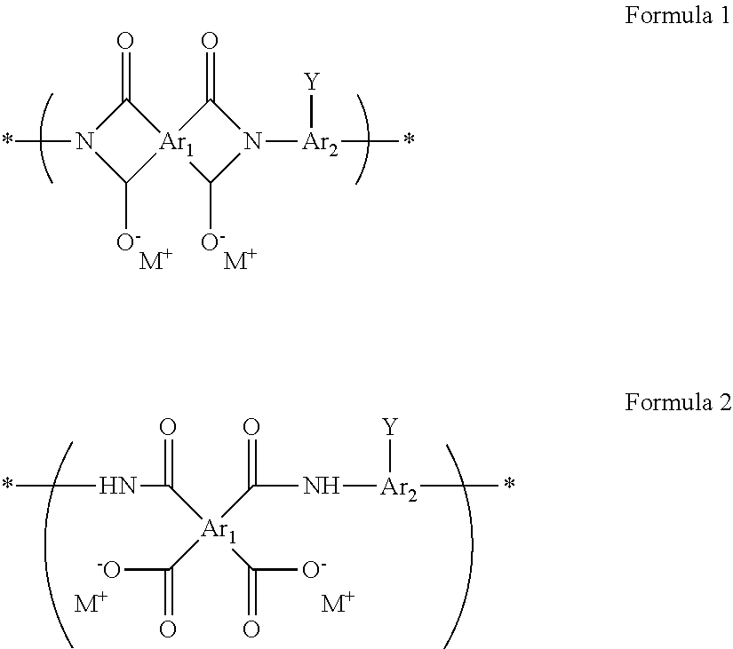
C1(=O)N(*)C([O-])[Ar1]12C([O-])N([Ar2]([Y])*)C2=O.[M+].[M+].*NC([Ar1](C(=O)N[Ar2]([Y])*)(C([-O])=O)C(=O)[O-])=O.[M+].[M+]
